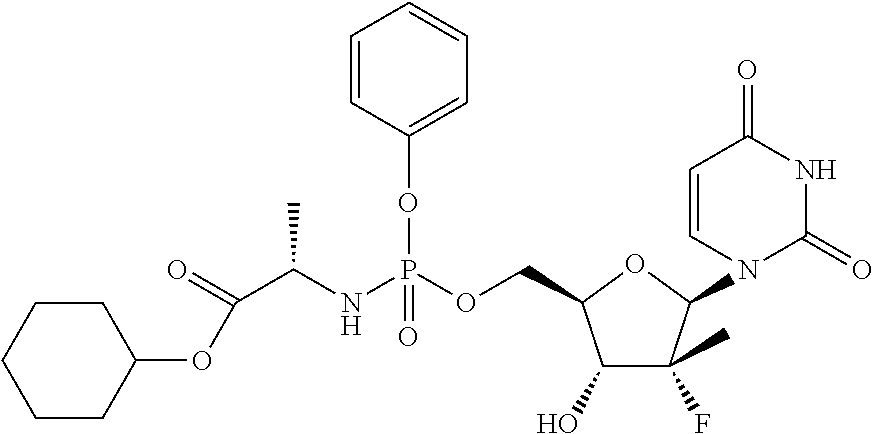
C(C(NP(OCC1C(O)C(C)(F)C(N2C(=O)NC(=O)C=C2)O1)(=O)OC1=CC=CC=C1)C)(OC1CCCCC1)=O
